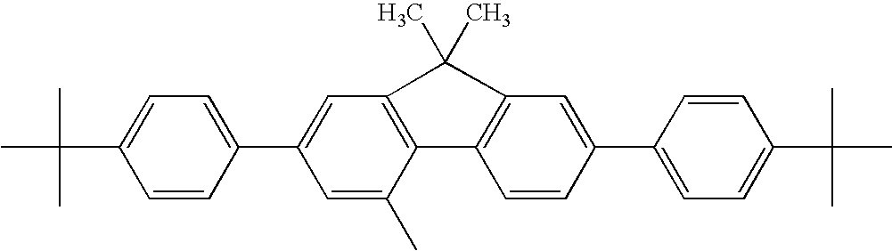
C1=C(C2=CC=C(C(C)(C)C)C=C2)C=C(C)C2=C1C(C)(C)C1=C2C=CC(C2=CC=C(C(C)(C)C)C=C2)=C1
